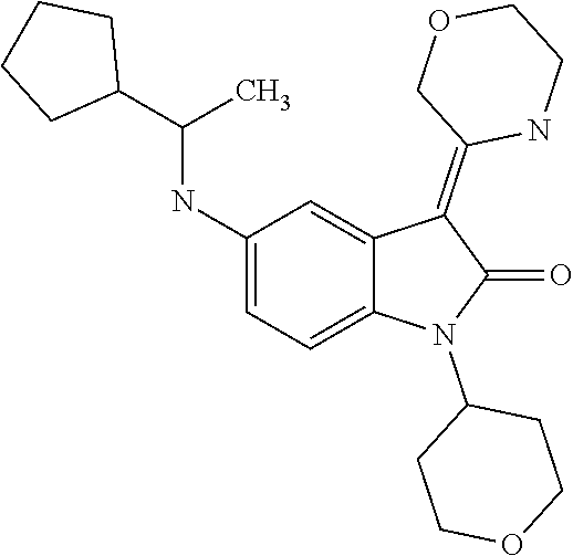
C1(NC(C2CCCC2)C)=CC=C2C(=C1)C(=C1COCCN1)C(=O)N2C1CCOCC1
